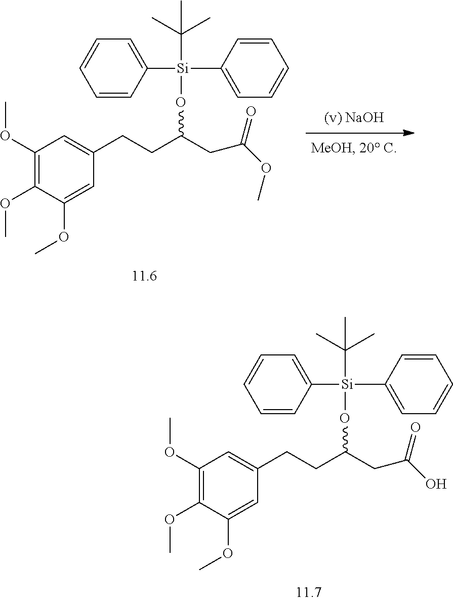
C1(OC)=C(OC)C(OC)=CC(CCC(CC(OC)=O)O[Si](C2=CC=CC=C2)(C(C)(C)C)C2=CC=CC=C2)=C1.C1(OC)=C(OC)C(OC)=CC(CCC(CC(O)=O)O[Si](C2=CC=CC=C2)(C(C)(C)C)C2=CC=CC=C2)=C1
